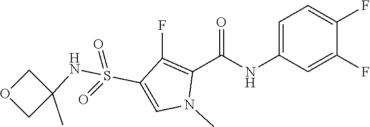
C1=C(NC(C2=C(F)C(S(=O)(=O)NC3(C)COC3)=CN2C)=O)C=C(F)C(F)=C1
